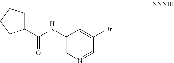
C1(C(NC2=CN=CC(Br)=C2)=O)CCCC1
